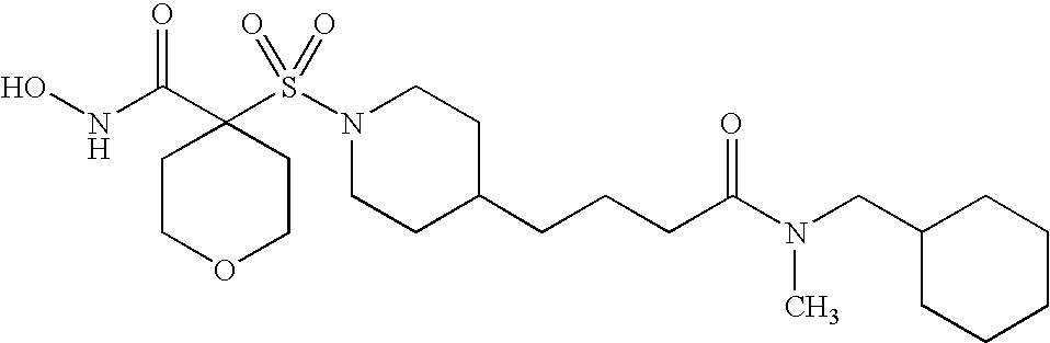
ONC(C1(S(N2CCC(CCCC(=O)N(CC3CCCCC3)C)CC2)(=O)=O)CCOCC1)=O
